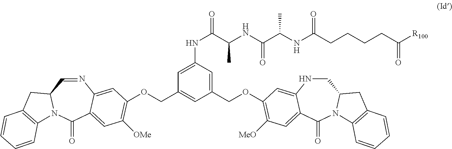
C1(COC2=C([MeO])C=C3C(=C2)NCC2N(C3=O)C3=C(C2)C=CC=C3)=CC(NC(C(C)NC(=O)C(NC(=O)CCCCC(=O)[R100])C)=O)=CC(COC2=C([OMe])C=C3C(=O)N4C(C=NC3=C2)CC2=C4C=CC=C2)=C1
